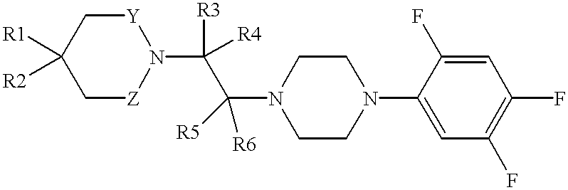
C1[Z]N(C(C(N2CCN(C3=CC(F)=C(F)C=C3F)CC2)([R5])[R6])([R3])[R4])[Y]CC1([R1])[R2]
